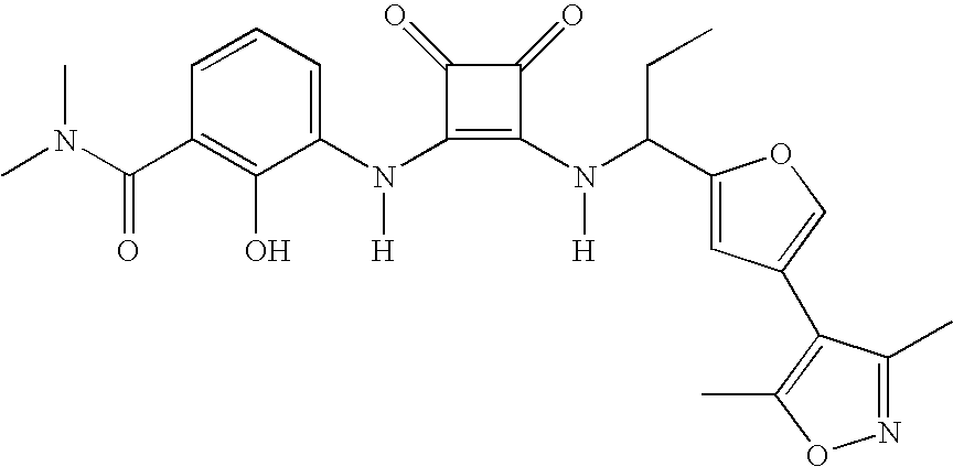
C(C1=C(O)C(N(C2=C(N(C(C3=CC(C4=C(C)ON=C4C)=CO3)CC)[H])C(=O)C2=O)[H])=CC=C1)(=O)N(C)C
